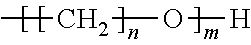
CCO[H]
